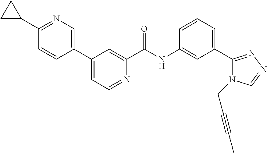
C1(C2CC2)=NC=C(C2=CC=NC(C(NC3=CC(C4=NN=CN4CC#CC)=CC=C3)=O)=C2)C=C1
